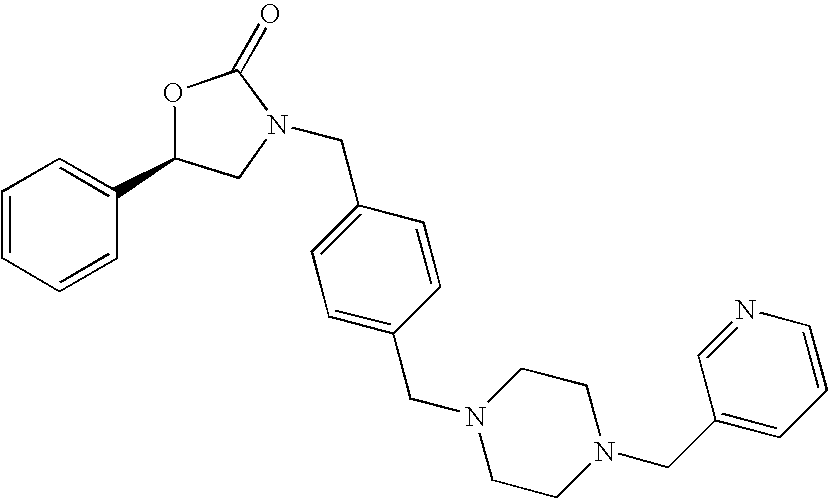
C1=CC=CC(C2CN(CC3=CC=C(CN4CCN(CC5=CC=CN=C5)CC4)C=C3)C(=O)O2)=C1
